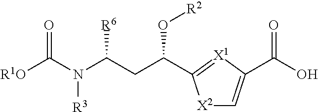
C1=C(C(O)=O)[X1]=C(C(CC([R6])N(C([R1O])=O)[R3])O[R2])[X2]1
